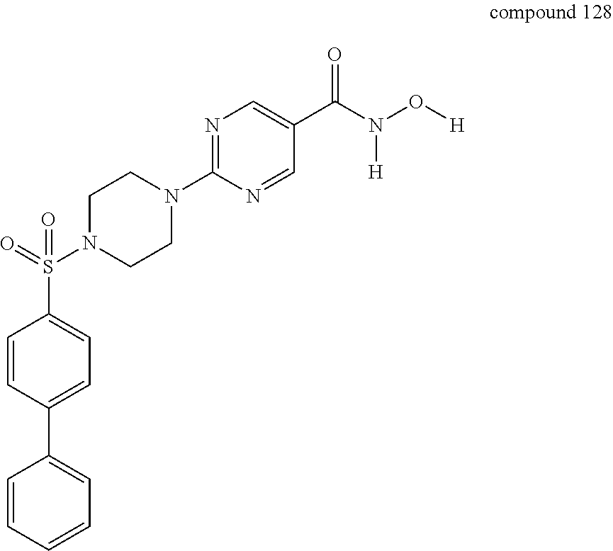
C1N(S(=O)(=O)C2=CC=C(C3=CC=CC=C3)C=C2)CCN(C2=NC=C(C(N(O[H])[H])=O)C=N2)C1
